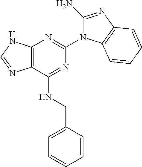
C12=C(N=C(N3C(N)=NC4=C3C=CC=C4)N=C1NCC1=CC=CC=C1)NC=N2
